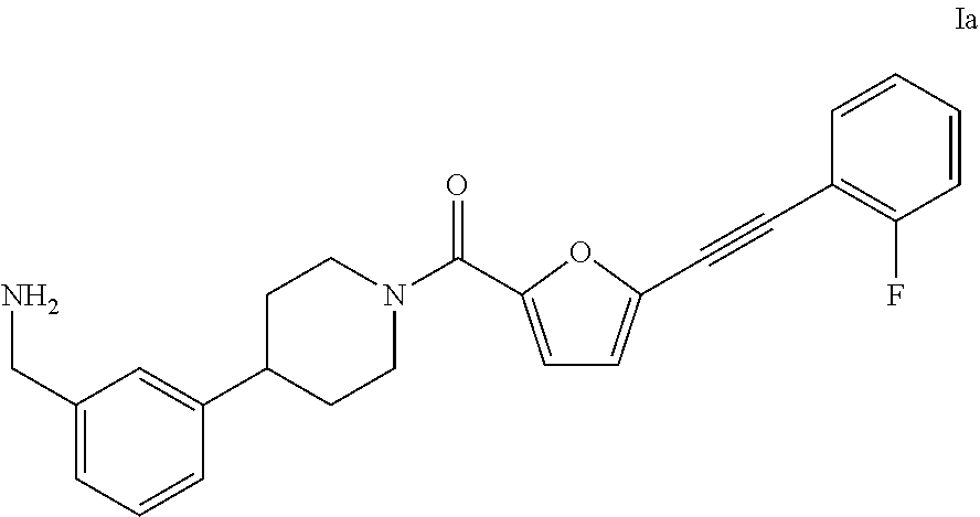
C1(CN)=CC=CC(C2CCN(C(=O)C3=CC=C(C#CC4=C(F)C=CC=C4)O3)CC2)=C1
